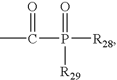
CC(P([R28])(=O)[R29])=O
